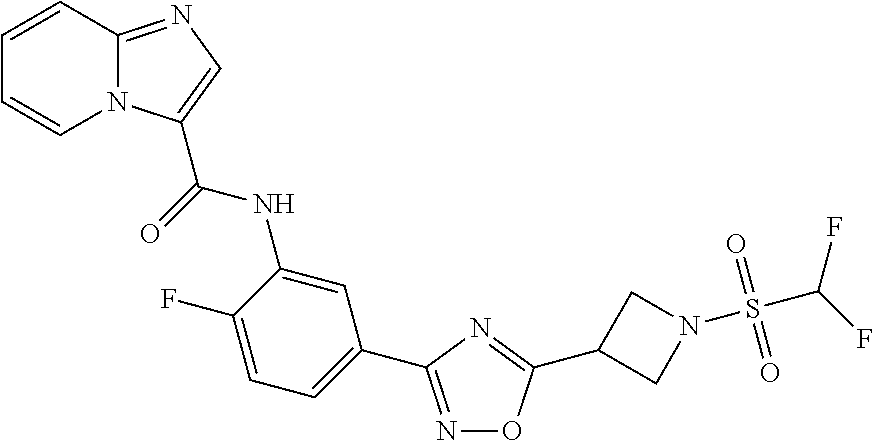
C1=CC2=NC=C(C(=O)NC3=CC(C4=NOC(C5CN(S(C(F)F)(=O)=O)C5)=N4)=CC=C3F)N2C=C1
